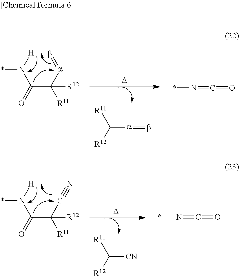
b=[a]C(C(N([H])*)=O)([R11])[R12].[a](C([R12])[R11])=b.[D].*N=C=O.N#CC(C(N([H])*)=O)([R11])[R12].[CN]C([R12])[R11].[D].*N=C=O
